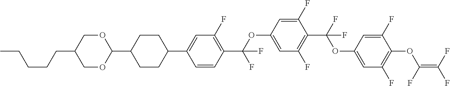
C1=C(OC(C2=C(F)C=C(C3CCC(C4OCC(CCCCC)CO4)CC3)C=C2)(F)F)C=C(F)C(C(F)(OC2=CC(F)=C(OC(=C(F)F)F)C(F)=C2)F)=C1F
